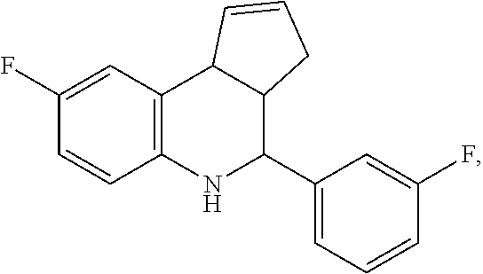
C1(F)=CC2=C(C=C1)NC(C1=CC=CC(F)=C1)C1C2C=CC1
